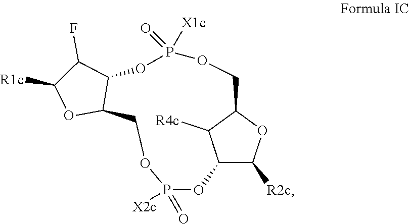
C12C([R2c])OC(C1[R4c])COP(=O)([X1c])OC1C(OC([R1c])C1F)COP([X2c])(=O)O2
